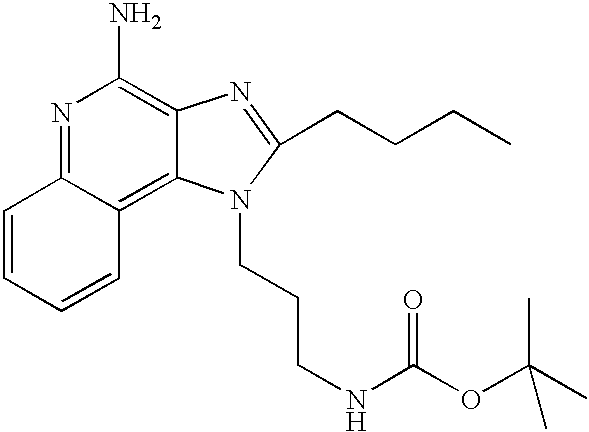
N1=C2C(=C3C(=C1N)N=C(CCCC)N3CCCNC(OC(C)(C)C)=O)C=CC=C2
